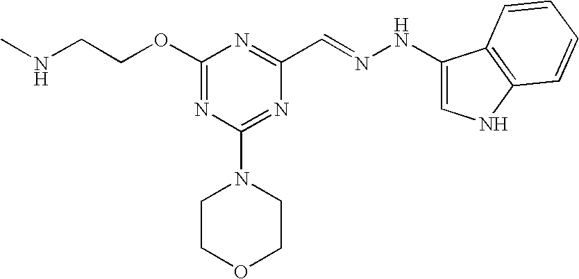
C(COC1=NC(N2CCOCC2)=NC(C=NNC2=CNC3=C2C=CC=C3)=N1)NC
